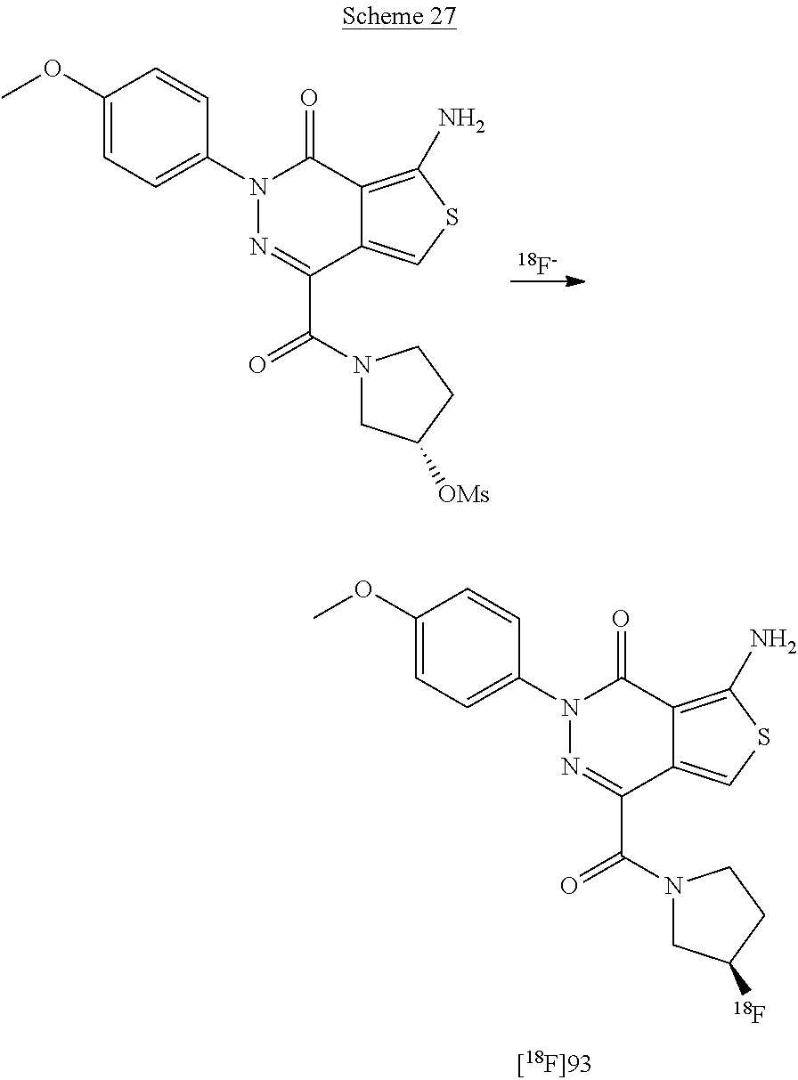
C1(OC)=CC=C(N2N=C(C(N3CC([OMs])CC3)=O)C3=CSC(N)=C3C2=O)C=C1.[18F-].C1(OC)=CC=C(N2N=C(C(N3CC([18F])CC3)=O)C3=CSC(N)=C3C2=O)C=C1
